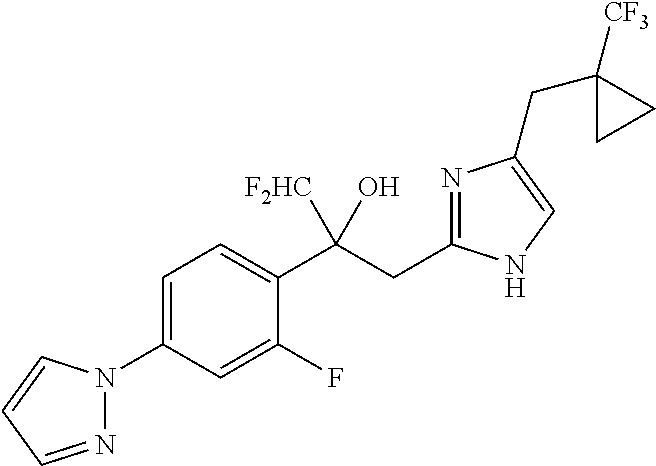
C1=C(N2N=CC=C2)C=C(F)C(C(CC2=NC(CC3([CF3])CC3)=CN2)([F2HC])O)=C1
